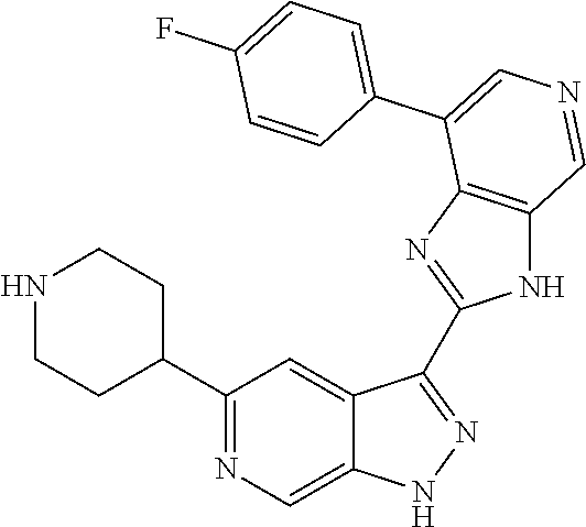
C1(C2CCNCC2)=NC=C2C(=C1)C(C1=NC3=C(N1)C=NC=C3C1=CC=C(F)C=C1)=NN2
